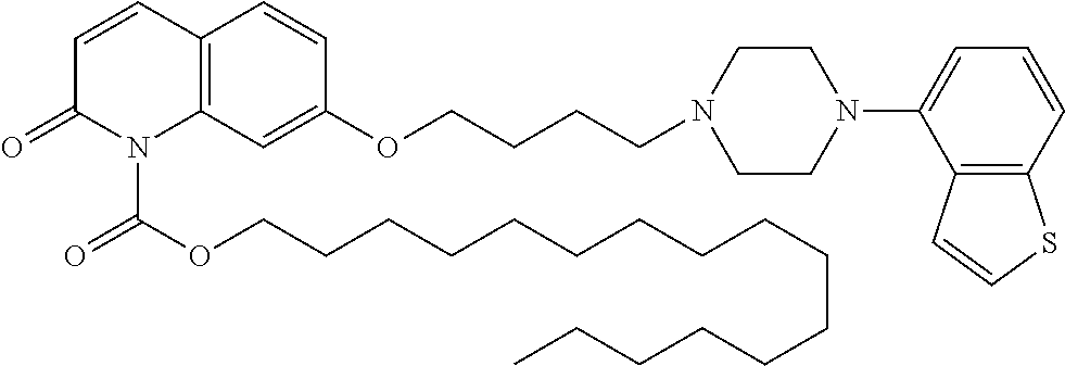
C12=C(C=C(OCCCCN3CCN(C4=CC=CC5=C4C=CS5)CC3)C=C1)N(C(OCCCCCCCCCCCCCCCC)=O)C(=O)C=C2
